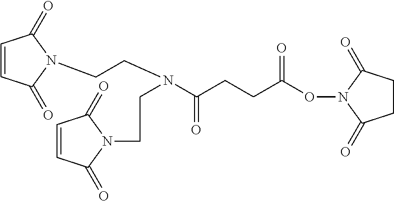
C1=CC(=O)N(CCN(CCN2C(=O)C=CC2=O)C(CCC(ON2C(=O)CCC2=O)=O)=O)C1=O
